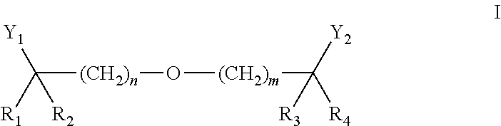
[(CH2)n](C([R1])([Y1])[R2])O[(CH2)m]C([R4])([Y2])[R3]
